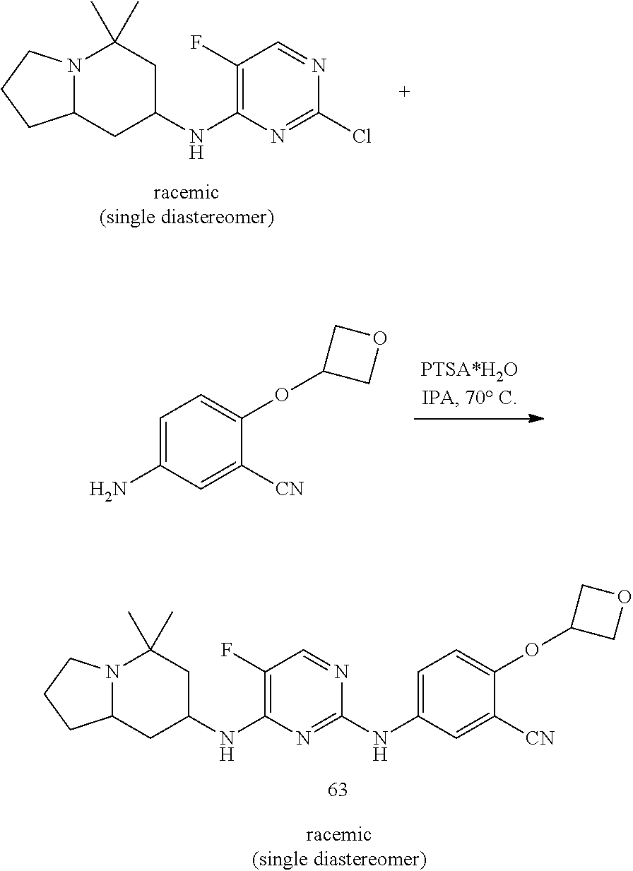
N12C(CC(NC3=C(F)C=NC(Cl)=N3)CC1(C)C)CCC2.C1=C(N)C=C([CN])C(OC2COC2)=C1.N12C(CC(NC3=C(F)C=NC(NC4=CC=C(OC5COC5)C([CN])=C4)=N3)CC1(C)C)CCC2
